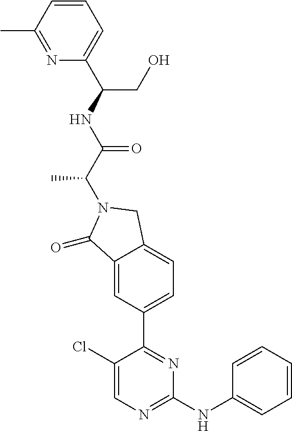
C1(=O)C2=CC(C3=NC(NC4=CC=CC=C4)=NC=C3Cl)=CC=C2CN1C(C(NC(CO)C1=CC=CC(C)=N1)=O)C
